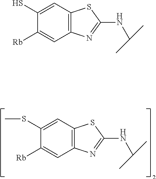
C1(SC)=CC2=C(C=C1[Rb])N=C(NC(C)C)S2.C1(S)=CC2=C(C=C1[Rb])N=C(NC(C)C)S2
